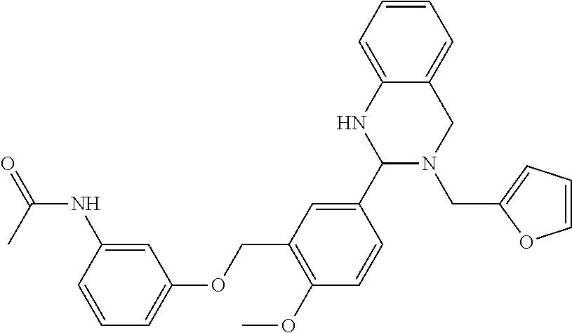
C12=CC=CC=C1CN(CC1=CC=CO1)C(C1=CC(COC3=CC=CC(NC(=O)C)=C3)=C(OC)C=C1)N2
